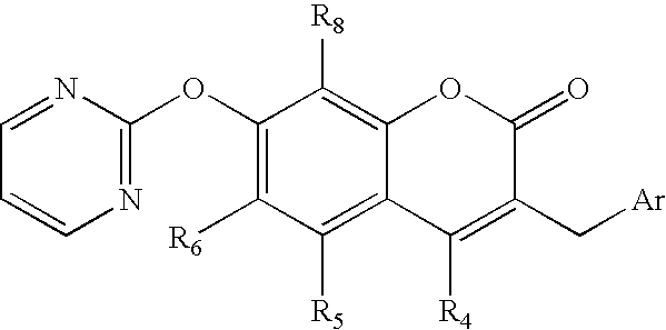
C1(OC2=NC=CC=N2)=C([R6])C([R5])=C2C(=C1[R8])OC(=O)C(C[Ar])=C2[R4]
